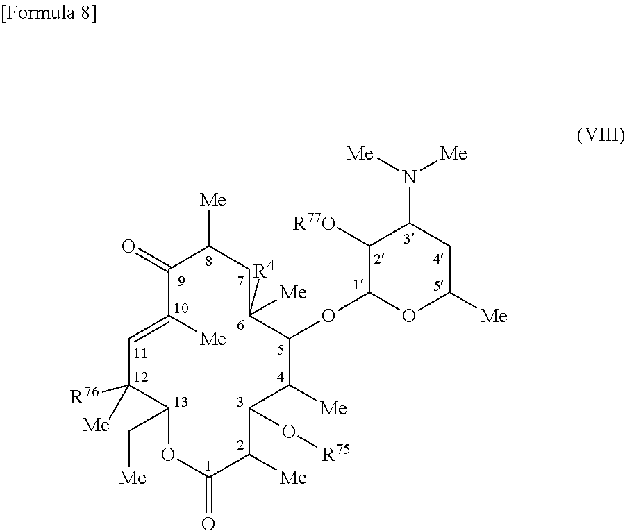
C1(=O)C([Me])=CC([R76])([Me])C(C[Me])OC(=O)C([Me])C(O[R75])C([Me])C(OC2OC([Me])CC(N([Me])[Me])C2[R77O])C([Me])([R4])CC1[Me]
